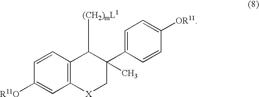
C12=C(C=CC([R11O])=C1)C([(CH2)mL1])C(C1=CC=C([OR11])C=C1)(C)C[X]2
